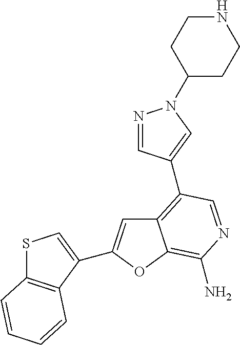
C12=C(C3=CN(C4CCNCC4)N=C3)C=NC(N)=C1OC(C1=CSC3=C1C=CC=C3)=C2
